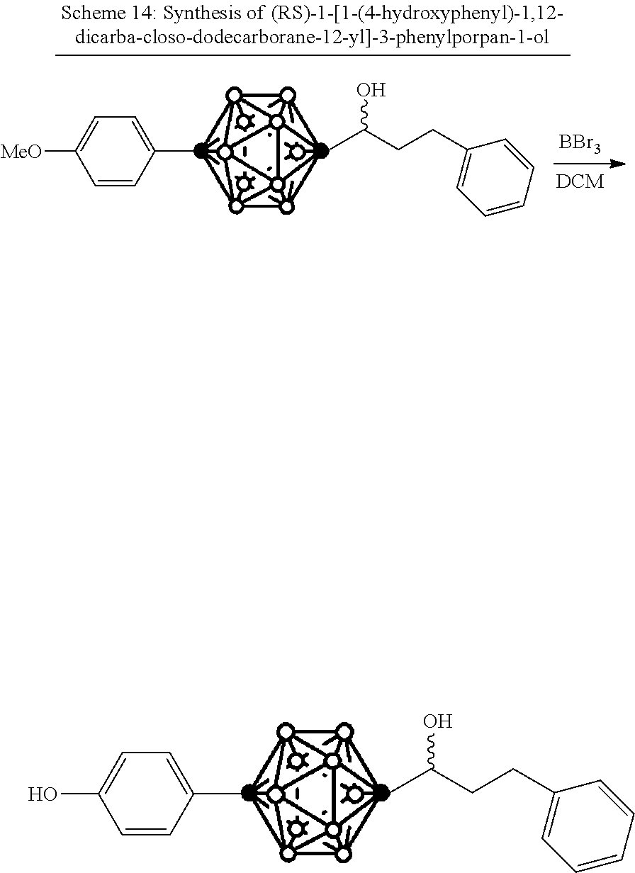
[MeO]C1=CC=C(C)C=C1.CC(CCC1=CC=CC=C1)O.[BBr3].[DCM].OC1=CC=C(C)C=C1.CC(CCC1=CC=CC=C1)O
